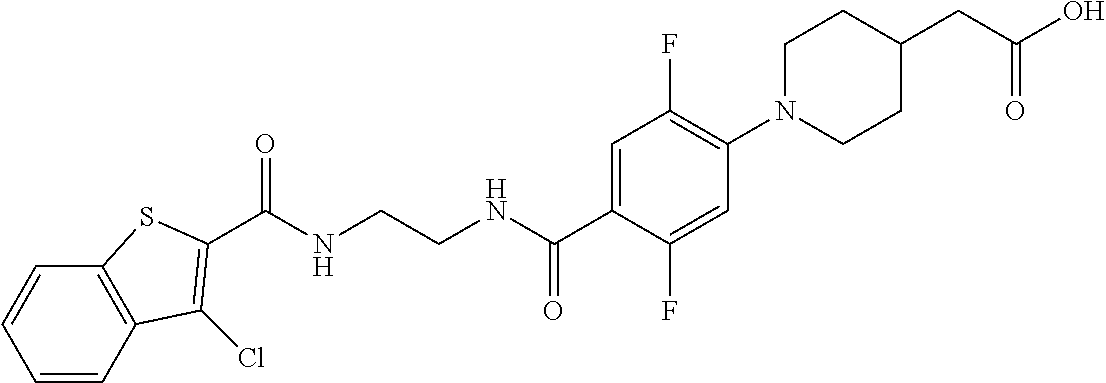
C1=CC2=C(C=C1)SC(C(NCCNC(C1=CC(F)=C(N3CCC(CC(=O)O)CC3)C=C1F)=O)=O)=C2Cl
